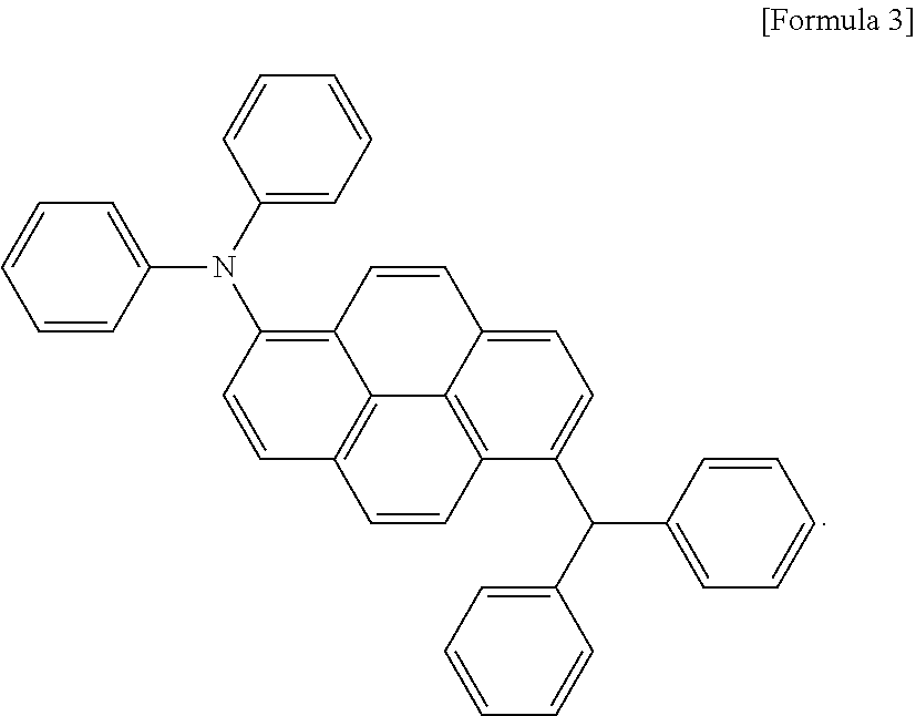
C1=CC(C(C2=CC=CC=C2)C2=CC=C3C4=C2C=CC2=C4C(=C(N(C4=CC=CC=C4)C4=CC=CC=C4)C=C2)C=C3)=CC=C1
